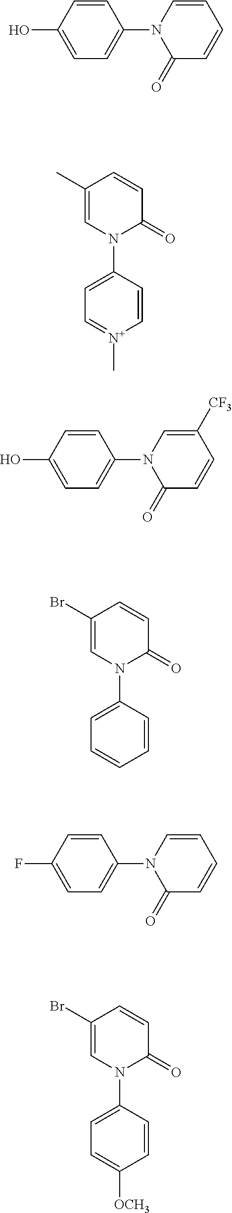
C1=C(O)C=CC(N2C(=O)C=CC=C2)=C1.C1(C)=CN(C2=CC=[N+](C)C=C2)C(=O)C=C1.C1=C(O)C=CC(N2C(=O)C=CC([CF3])=C2)=C1.C1(Br)=CN(C2=CC=CC=C2)C(=O)C=C1.C1=C(F)C=CC(N2C(=O)C=CC=C2)=C1.C1(Br)=CN(C2=CC=C([OCH3])C=C2)C(=O)C=C1
